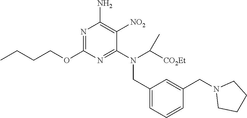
C1(CN(C(C)[CO2Et])C2=NC(OCCCC)=NC(N)=C2[NO2])=CC=CC(CN2CCCC2)=C1
